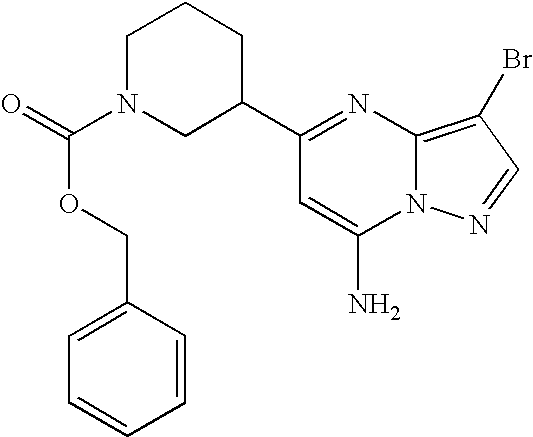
C1N(C(=O)OCC2=CC=CC=C2)CC(C2=NC3=C(Br)C=NN3C(N)=C2)CC1
